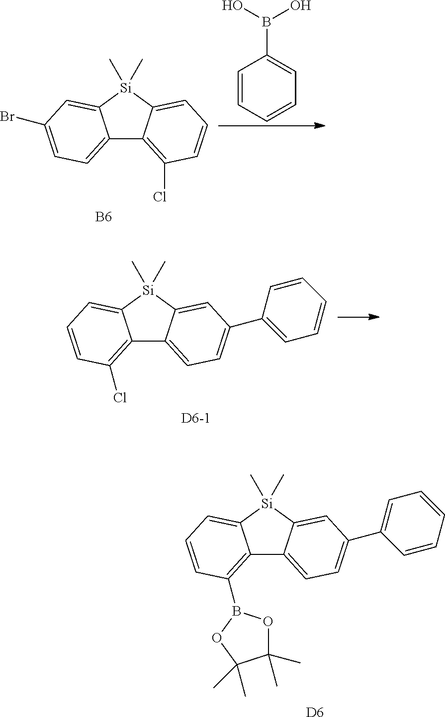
C12=CC=C(Br)C=C1[Si](C)(C)C1=CC=CC(Cl)=C21.[B6].C1=CC=CC=C1B(O)O.[D6-1].C12=C(Cl)C=CC=C1[Si](C)(C)C1=CC(C3=CC=CC=C3)=CC=C21.[D6].C12=C(B3OC(C)(C)C(C)(C)O3)C=CC=C1[Si](C)(C)C1=CC(C3=CC=CC=C3)=CC=C21
